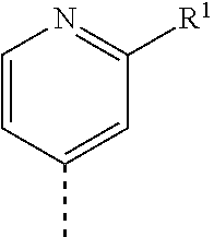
C1=C(C)C=CN=C1[R1]
